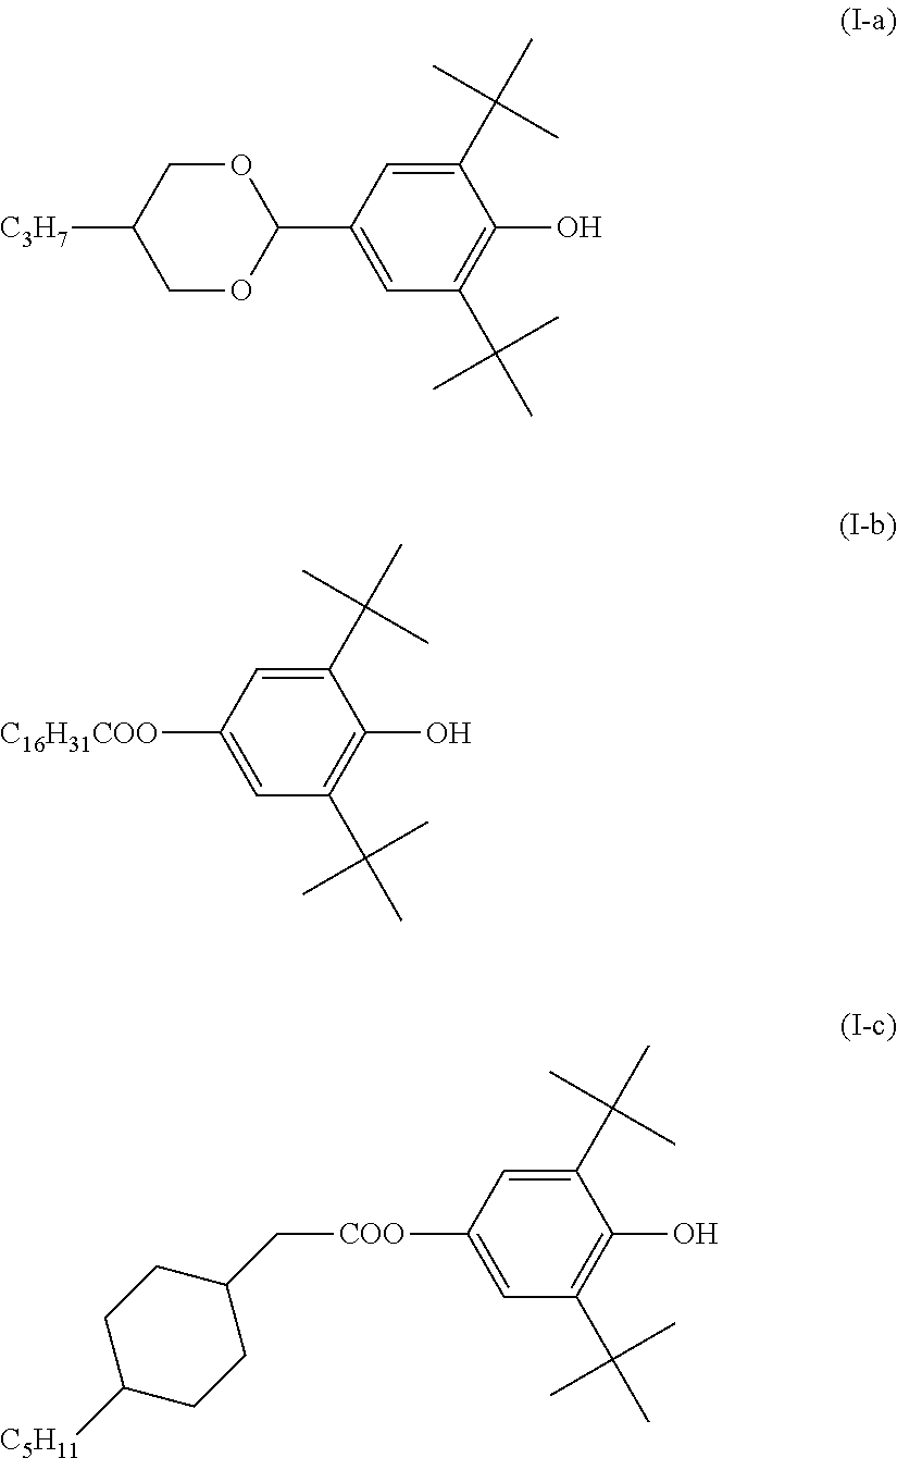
C1(C(C)(C)C)=CC(C2OCC([C3H7])CO2)=CC(C(C)(C)C)=C1O.C1(C(C)(C)C)=CC([C16H31COO])=CC(C(C)(C)C)=C1O.C1(C(C)(C)C)=CC([COO]CC2CCC([C5H11])CC2)=CC(C(C)(C)C)=C1O
